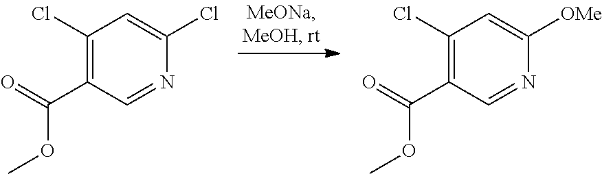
C1(Cl)=C(C(=O)OC)C=NC(Cl)=C1.C1(Cl)=C(C(=O)OC)C=NC([OMe])=C1
